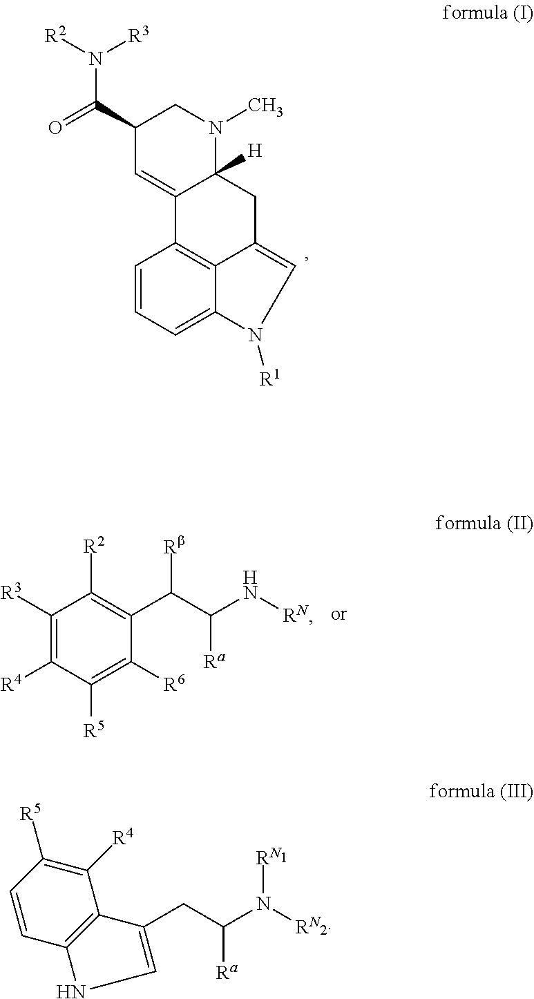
C1=CC=C2C3=C1C1=CC(C(=O)N([R2])[R3])CN(C)C1([H])CC3=CN2[R1].C1(CC(N([RN])[RN])[Ra])=CNC2=C1C([R4])=C([R5])C=C2.C1([R3])=C([R4])C([R5])=C([R6])C(C(C(N[RN])[Ra])[Rb])=C1[R2]
